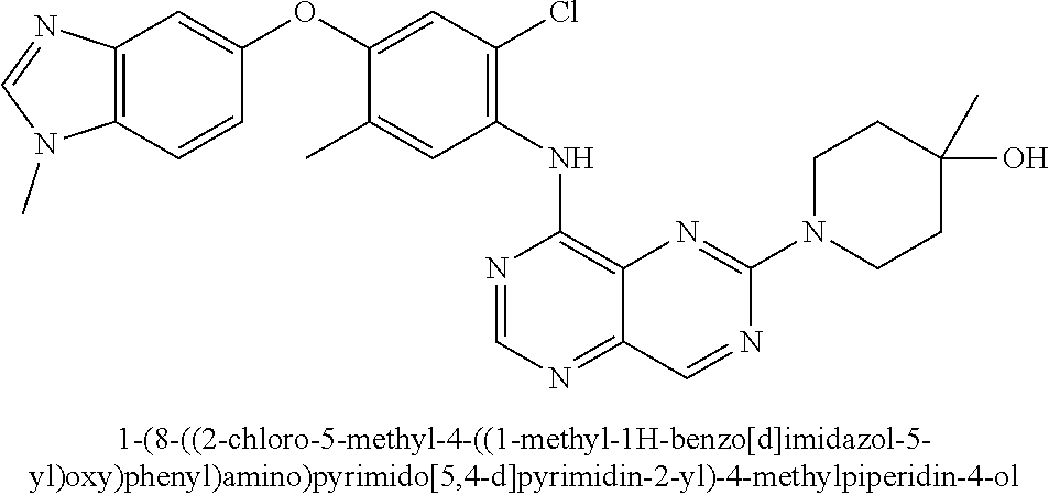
C1(OC2=CC(Cl)=C(NC3=C4C(=NC=N3)C=NC(N3CCC(O)(C)CC3)=N4)C=C2C)=CC2=C(C=C1)N(C)C=N2
